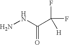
NNC(C(F)(F)[H])=O
